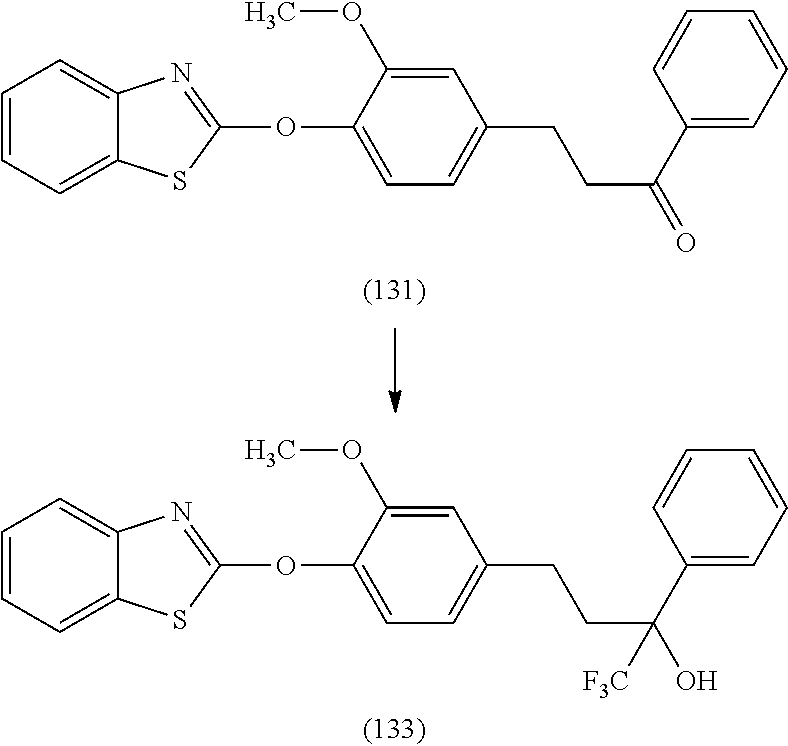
C1=CC=C2C(=C1)N=C(OC1=CC=C(CCC(O)(C3=CC=CC=C3)[F3C])C=C1OC)S2.C1=CC=C2C(=C1)N=C(OC1=CC=C(CCC(=O)C3=CC=CC=C3)C=C1OC)S2
